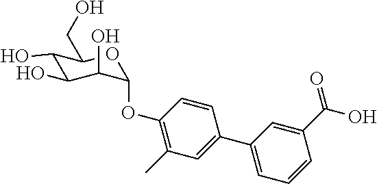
C1(O)C(O)C(O)C(OC2=C(C)C=C(C3=CC=CC(C(=O)O)=C3)C=C2)OC1CO
